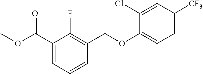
C1(C(OC)=O)=CC=CC(COC2=CC=C([CF3])C=C2Cl)=C1F
